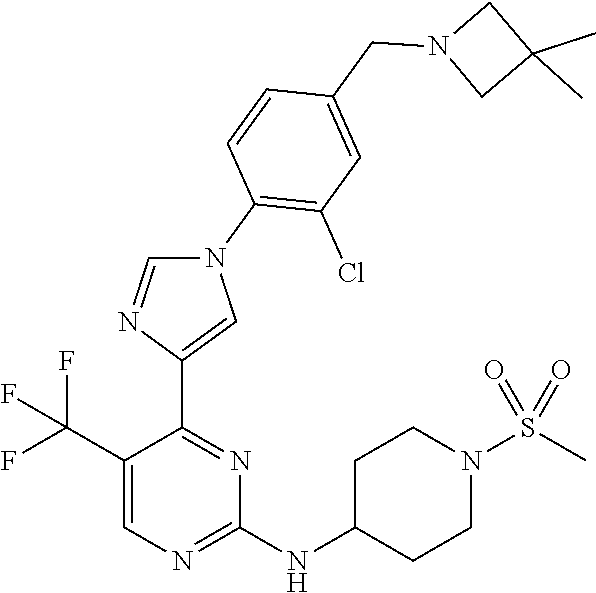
C1(C(F)(F)F)=CN=C(NC2CCN(S(C)(=O)=O)CC2)N=C1C1=CN(C2=C(Cl)C=C(CN3CC(C)(C)C3)C=C2)C=N1
